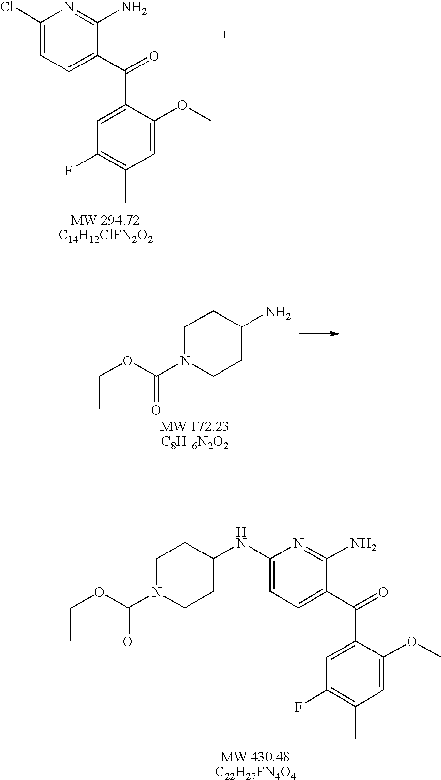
C1(Cl)=CC=C(C(=O)C2=CC(F)=C(C)C=C2OC)C(N)=N1.C1N(C(OCC)=O)CCC(N)C1.C1(NC2CCN(C(OCC)=O)CC2)=CC=C(C(=O)C2=CC(F)=C(C)C=C2OC)C(N)=N1
